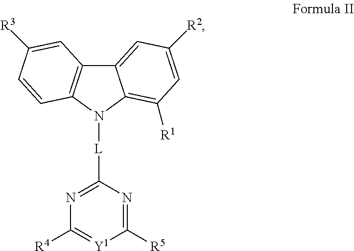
C12=C(N([L]C3=NC([R4])=[Y1]C([R5])=N3)C3=C([R1])C=C([R2])C=C13)C=CC([R3])=C2
